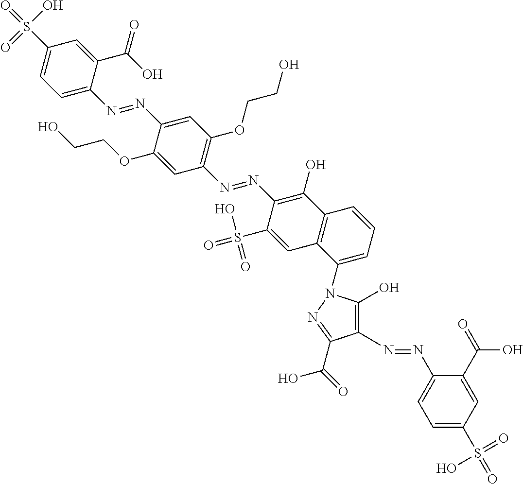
S(C1=CC=C(N=NC2=C(O)N(C3=CC=CC4=C3C=C(S(=O)(O)=O)C(N=NC3=C(OCCO)C=C(N=NC5=CC=C(S(=O)(O)=O)C=C5C(O)=O)C(OCCO)=C3)=C4O)N=C2C(O)=O)C(C(=O)O)=C1)(=O)(=O)O
